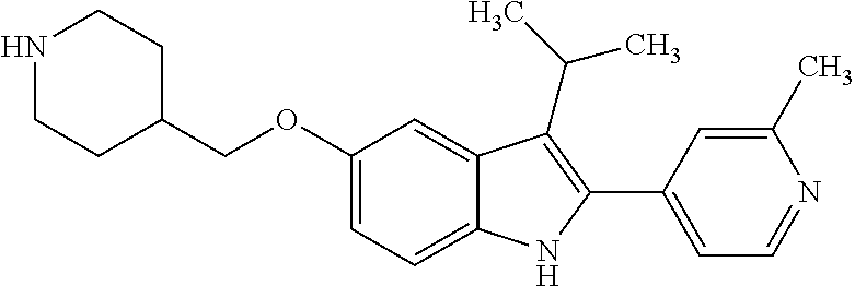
C(C1CCNCC1)OC1=CC=C2C(=C1)C(C(C)C)=C(C1=CC=NC(C)=C1)N2
